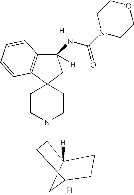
C12([H])CC(CC1)CC2N1CCC2(C3=C(C(NC(N4CCOCC4)=O)([H])C2)C=CC=C3)CC1.[H].[H]
